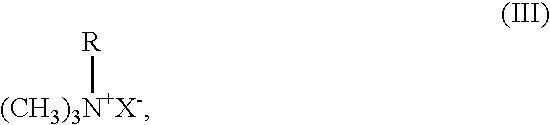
[(CH3)3N+X-][R]
